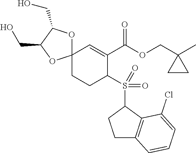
C12(CCC(S(C3CCC4=C3C(Cl)=CC=C4)(=O)=O)C(C(OCC3(C)CC3)=O)=C1)OC(CO)C(CO)O2
